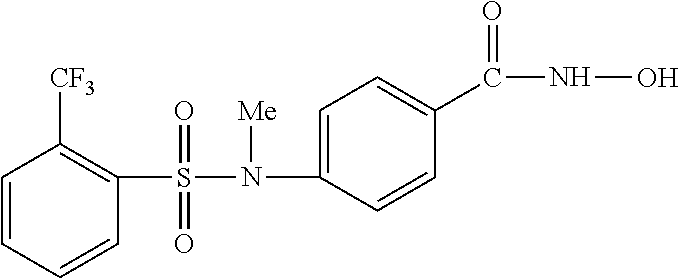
C1(S(N(C2=CC=C(C(NO)=O)C=C2)[Me])(=O)=O)=C([CF3])C=CC=C1
